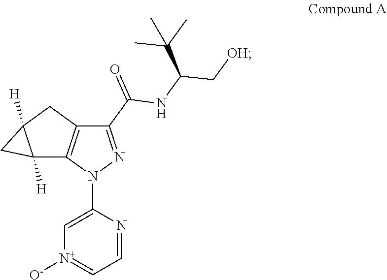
C1(C(=O)NC(C[OH])C(C)(C)C)=NN(C2=C[N+]([O-])=CC=N2)C2=C1CC1([H])C2([H])C1
